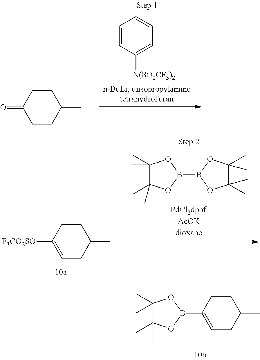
C1CC(=O)CCC1C.C1=CC([N(SO2CF3)2])=CC=C1.C1CC([F3CO2SO])=CCC1C.C1(C)(C)C(C)(C)OB(B2OC(C)(C)C(C)(C)O2)O1.C1CC(B2OC(C)(C)C(C)(C)O2)=CCC1C
